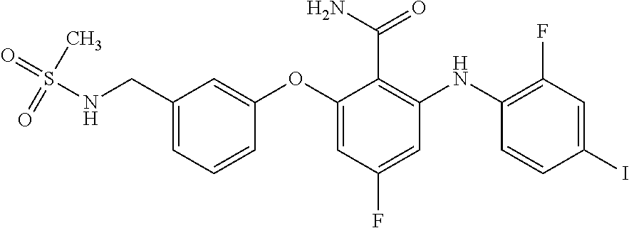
O=S(NCC1=CC=CC(OC2=CC(F)=CC(NC3=C(F)C=C(I)C=C3)=C2C(N)=O)=C1)(C)=O
